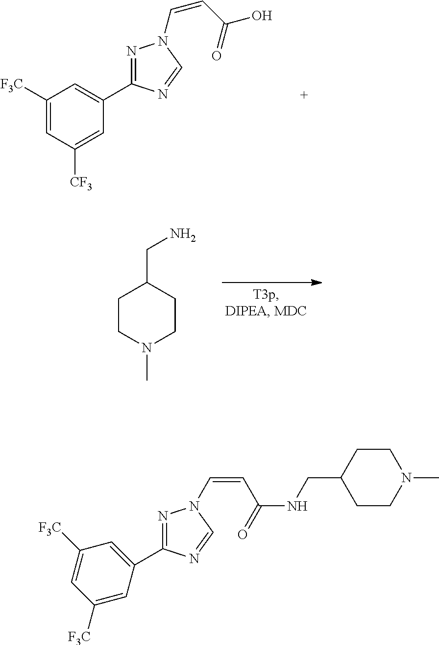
C1(C2=NN(C=CC(=O)NCC3CCN(C)CC3)C=N2)=CC([F3C])=CC([F3C])=C1.C1([F3C])=CC([CF3])=CC(C2=NN(C=CC(=O)O)C=N2)=C1.C1CN(C)CCC1CN
